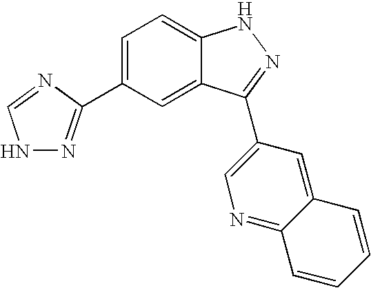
C1=C(C2=NNC=N2)C=C2C(=C1)NN=C2C1=CN=C2C(=C1)C=CC=C2
